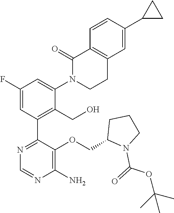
C1(F)=CC(C2=NC=NC(N)=C2OCC2N(C(=O)OC(C)(C)C)CCC2)=C(CO)C(N2CCC3=C(C2=O)C=CC(C2CC2)=C3)=C1
